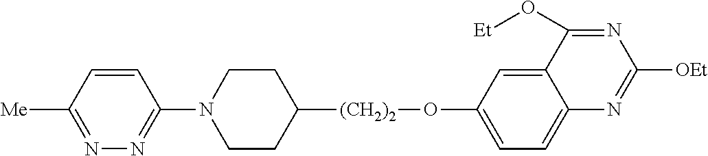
N1(C2=NN=C([Me])C=C2)CCC([(CH2)2]OC2=CC=C3C(=C2)C(O[Et])=NC([OEt])=N3)CC1
